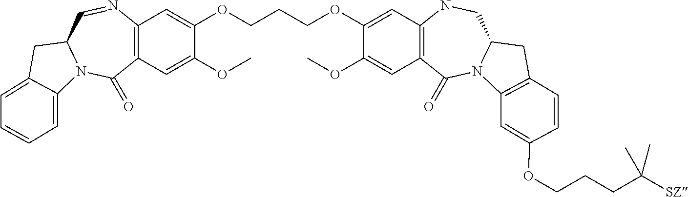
C(COC1=CC2=C(C=C1OC)C(=O)N1C(CN2)CC2=C1C=C(OCCCC([SZ])(C)C)C=C2)COC1=CC2=C(C=C1OC)C(=O)N1C(C=N2)CC2=CC=CC=C12
